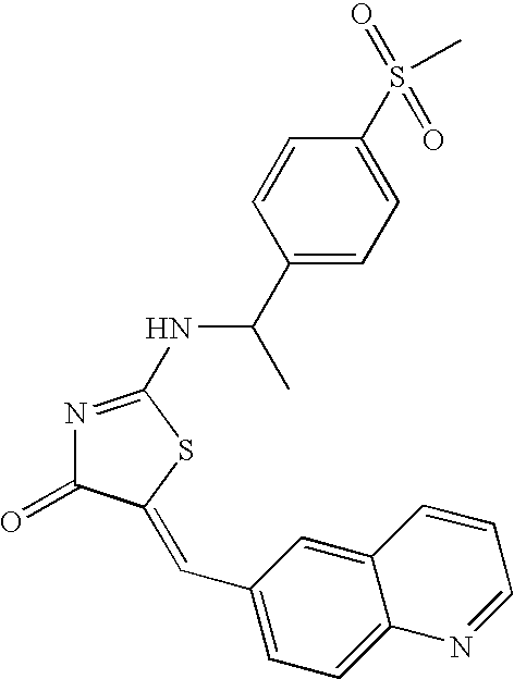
C1(C(C)NC2=NC(=O)C(=CC3=CC=C4C(=C3)C=CC=N4)S2)=CC=C(S(C)(=O)=O)C=C1
